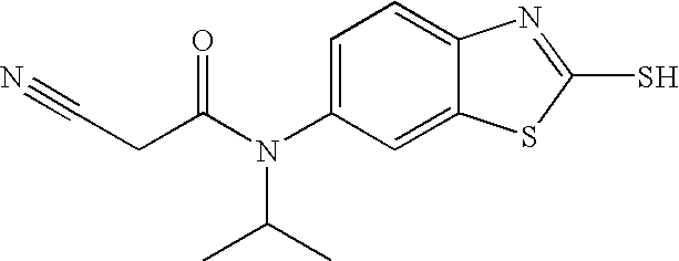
C12=CC(N(C(CC#N)=O)C(C)C)=CC=C1N=C(S)S2
